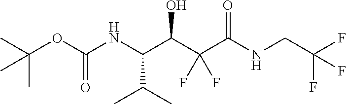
C(OC(NC(C(C(C(NCC(F)(F)F)=O)(F)F)O)C(C)C)=O)(C)(C)C
